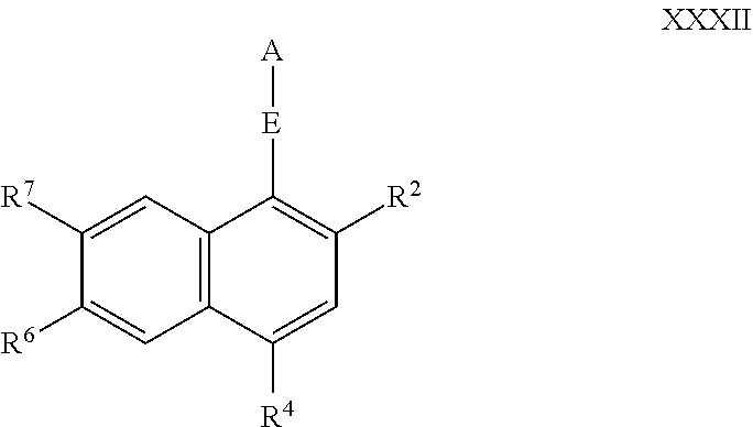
C1([R7])=CC2=C(C=C1[R6])C([R4])=CC([R2])=C2[E][A]
